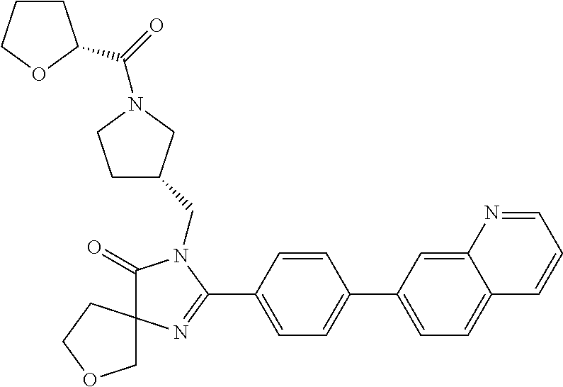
C1(=O)N(CC2CCN(C(=O)C3CCCO3)C2)C(C2=CC=C(C3=CC=C4C(=C3)N=CC=C4)C=C2)=NC12COCC2
